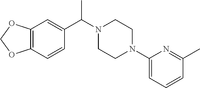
C12=C(C=CC(C(N3CCN(C4=CC=CC(C)=N4)CC3)C)=C1)OCO2
